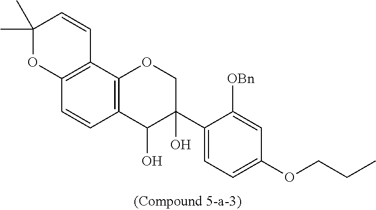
C12=C(C3=C(C=C1)C(O)C(C1=CC=C(OCCC)C=C1[OBn])(O)CO3)C=CC(C)(C)O2
